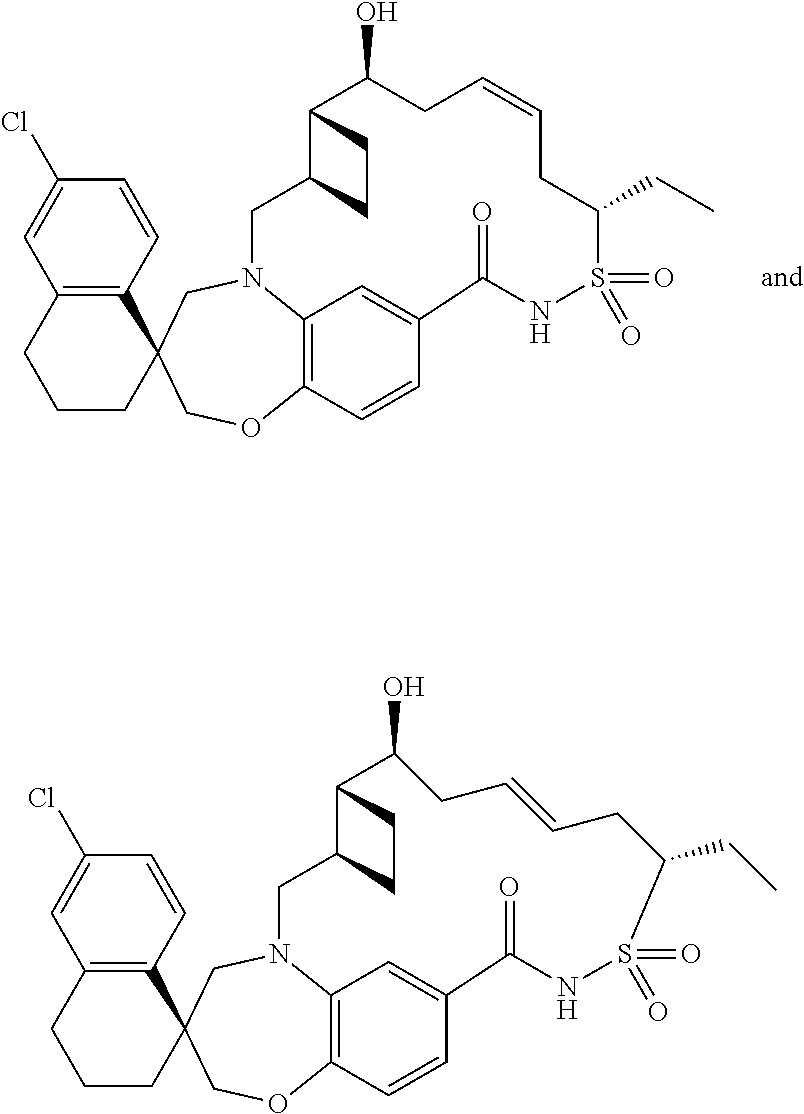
C1(Cl)=CC2=C(C=C1)C1(CCC2)COC2=C3N(C1)CC1C(C(O)CC=CCC(CC)S(=O)(=O)NC(=O)C(=C3)C=C2)CC1.C1(Cl)=CC2=C(C=C1)C1(CCC2)COC2=C3N(C1)CC1C(C(O)CC=CCC(CC)S(=O)(=O)NC(=O)C(=C3)C=C2)CC1
